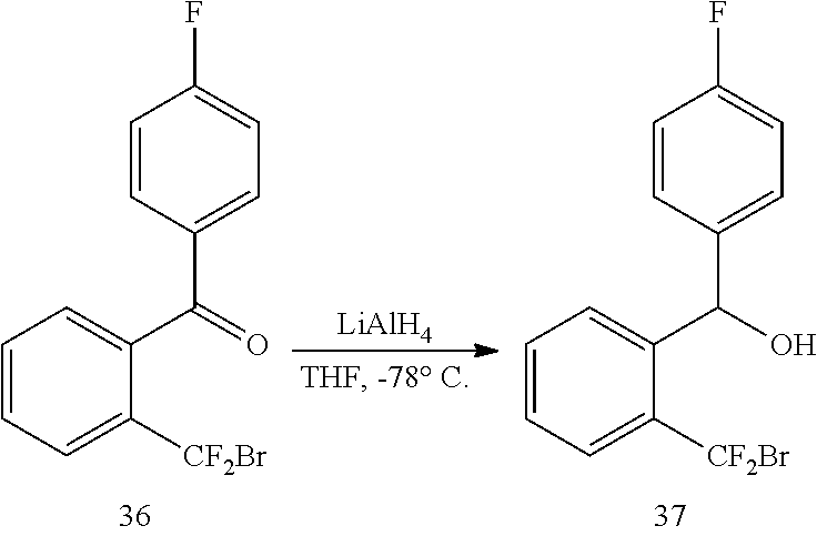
C1=CC(C(C2=CC=CC=C2[CF2Br])=O)=CC=C1F.[LiAlH4].C1=CC(C(C2=CC=CC=C2[CF2Br])O)=CC=C1F
